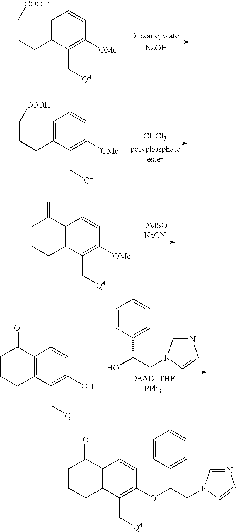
C1=C(CCC[COOEt])C(C[Q4])=C([OMe])C=C1.[NaOH].[CHCl3].C1=C(CCC[COOH])C(C[Q4])=C([OMe])C=C1.C12=C(C(C[Q4])=C([OMe])C=C1)CCCC2=O.C1=CC(C(CN2C=NC=C2)O)=CC=C1.C12=C(C(C[Q4])=C(O)C=C1)CCCC2=O.C12=C(C(C[Q4])=C(OC(CN3C=NC=C3)C3=CC=CC=C3)C=C1)CCCC2=O
